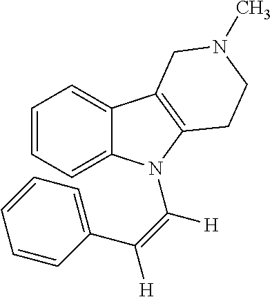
C1=CC=C2C(=C1)C1=C(N2C(=C(C2=CC=CC=C2)[H])[H])CCN(C)C1
